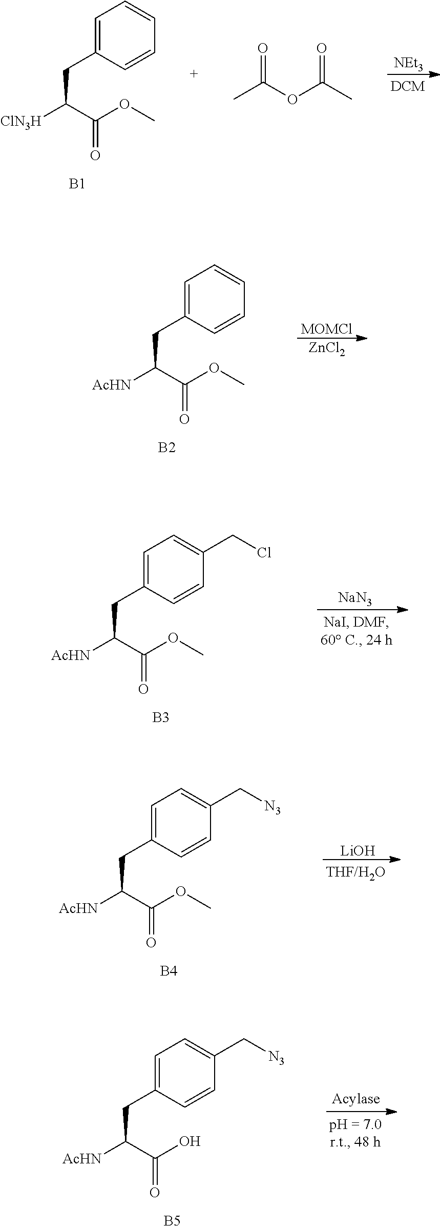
C1=C(CC([ClN3H])C(OC)=O)C=CC=C1.[B1].[NEt3].CC(OC(C)=O)=O.C1=C(CC([AcHN])C(OC)=O)C=CC=C1.[B2].[MOMCl].[ZnCl2].C1=C(CC([AcHN])C(OC)=O)C=CC(CCl)=C1.[B3].[NaN3].C1=C(CC([AcHN])C(OC)=O)C=CC(C[N3])=C1.[B4].[LiOH].C1=C(CC([AcHN])C(O)=O)C=CC(C[N3])=C1.[B5]
